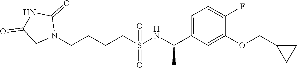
N1(CCCCS(NC(C2=CC=C(F)C(OCC3CC3)=C2)C)(=O)=O)C(=O)NC(=O)C1
